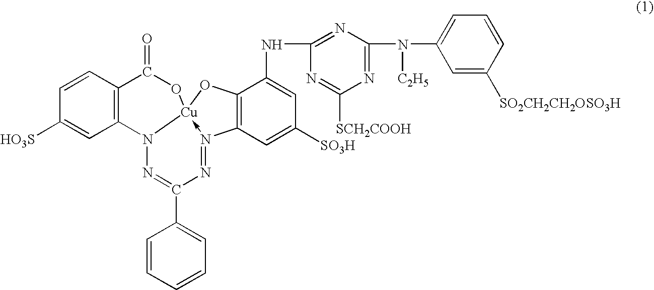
C1=CC([HO3S])=CC2=C1C(=O)O[Cu]13-N(=NC(C4=CC=CC=C4)=NN12)C1=C(C(NC2=NC(N(C4=CC=CC([SO2CH2CH2OSO3H])=C4)[C2H5])=NC([SCH2COOH])=N2)=CC([SO3H])=C1)O3
